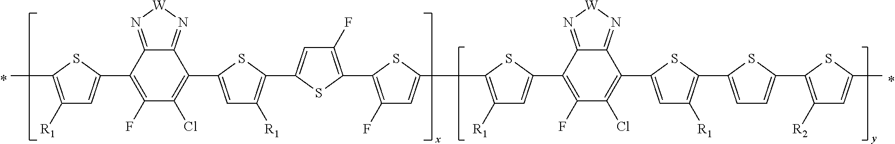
C1(C2=CC([R1])=C(C)S2)=C(F)C(Cl)=C(C2=CC([R1])=C(C3=CC(F)=C(C4=C(F)C=C(C5=C([R1])C=C(C6=C(F)C(Cl)=C(C7=CC([R1])=C(C8=CC=C(C9=C([R2])C=C(C)S9)S8)S7)C7=N[W]N=C67)S5)S4)S3)S2)C2=N[W]N=C12
